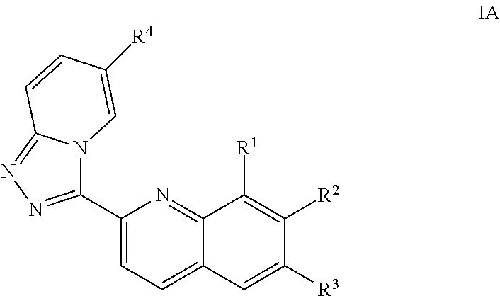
C1(C2=NN=C3N2C=C([R4])C=C3)=CC=C2C(=N1)C([R1])=C([R2])C([R3])=C2
